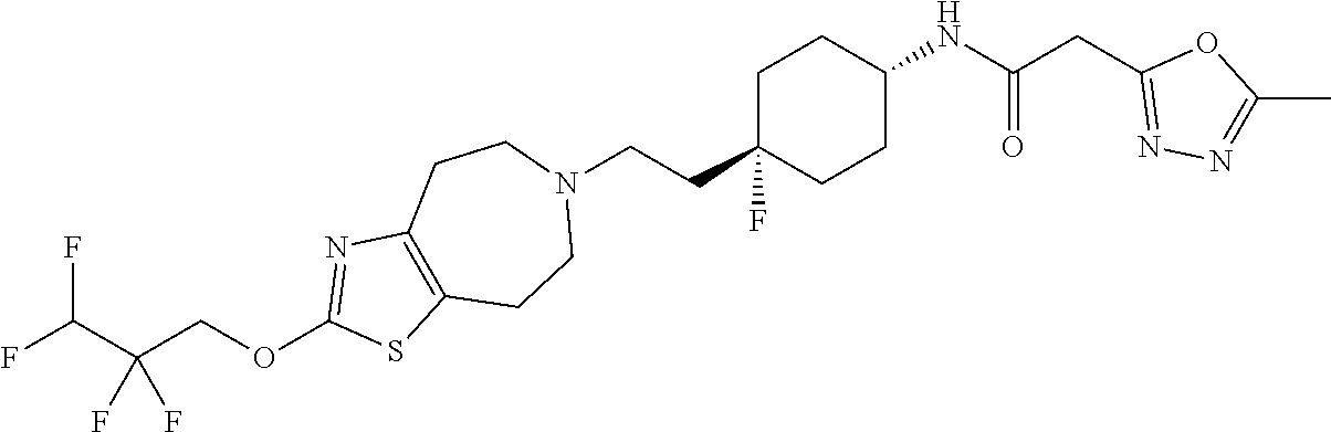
C1C(CCN2CCC3=C(CC2)SC(OCC(C(F)F)(F)F)=N3)(F)CCC(NC(CC2=NN=C(C)O2)=O)C1
